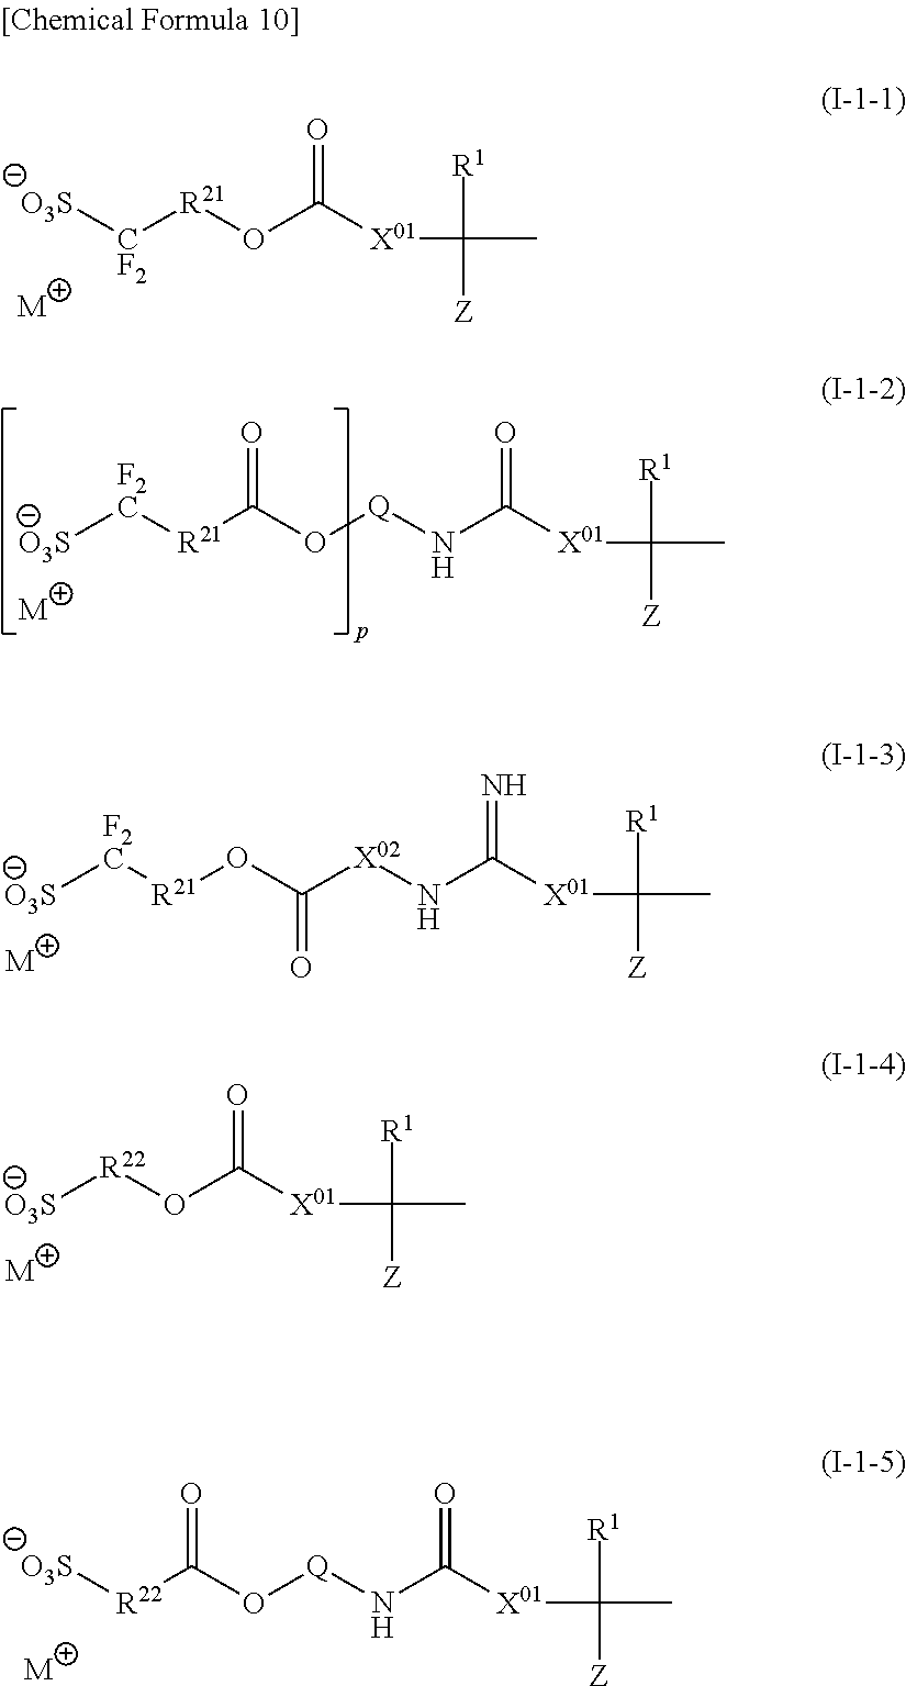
[O3S][CF2][R21]OC([X01]C([R1])([Z])C)=O.[M].[M].[R21](C(O[Q]NC([X01]C([R1])([Z])C)=O)=O)[F2C][O3S].[M].[R21](OC([X02]NC([X01]C([R1])([Z])C)=N)=O)[F2C][O3S].[M].O(C([X01]C([R1])([Z])C)=O)[R22][O3S].[O3S][R22]C(O[Q]NC([X01]C([R1])([Z])C)=O)=O.[M]
